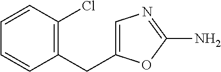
C1(CC2=CN=C(N)O2)=C(Cl)C=CC=C1
